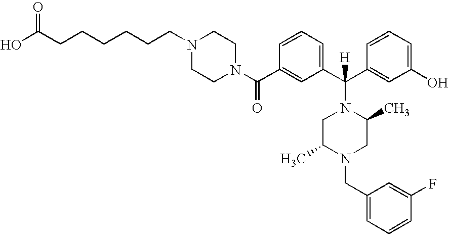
N1(C(C2=CC(C(C3=CC(O)=CC=C3)(N3CC(C)N(CC4=CC=CC(F)=C4)CC3C)[H])=CC=C2)=O)CCN(CCCCCCC(O)=O)CC1
